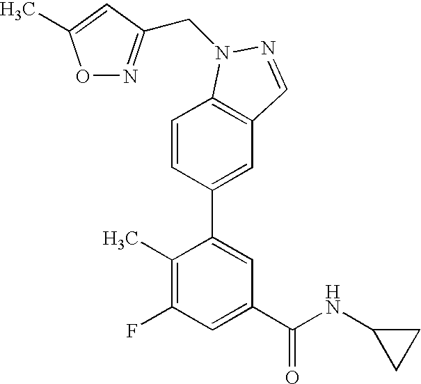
C1=CC(C2=CC(C(NC3CC3)=O)=CC(F)=C2C)=CC2=C1N(CC1=NOC(C)=C1)N=C2
